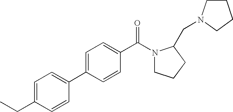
C1(CC)=CC=C(C2=CC=C(C(=O)N3CCCC3CN3CCCC3)C=C2)C=C1
